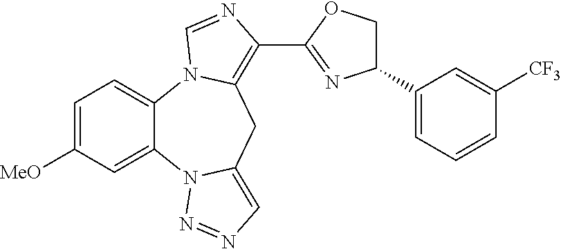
C1=C([MeO])C=C2C(=C1)N1C(=C(C3=NC(C4=CC=CC([CF3])=C4)CO3)N=C1)CC1=CN=NN21
